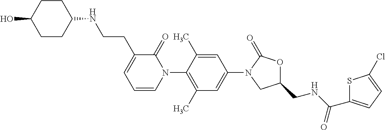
C1=C(C)C(N2C(=O)C(CCNC3CCC(O)CC3)=CC=C2)=C(C)C=C1N1CC(CNC(C2=CC=C(Cl)S2)=O)OC1=O
